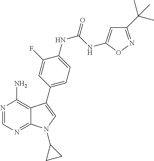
N1=CN=C2C(=C1N)C(C1=CC=C(NC(NC3=CC(C(C)(C)C)=NO3)=O)C(F)=C1)=CN2C1CC1
